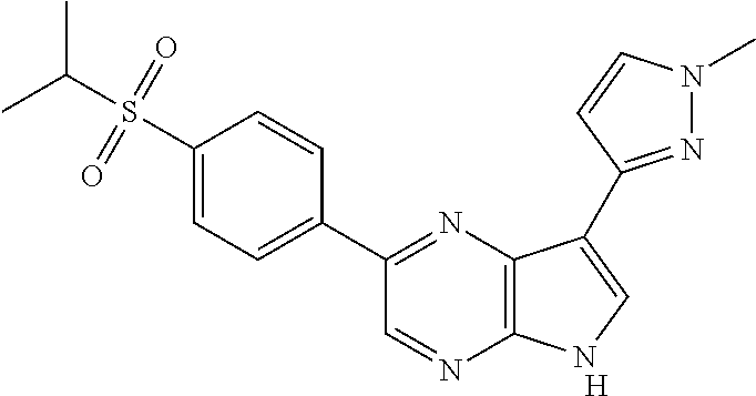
[H].C1(C2=NC3=C(N=C2)NC=C3C2=NN(C)C=C2)=CC=C(S(C(C)C)(=O)=O)C=C1
